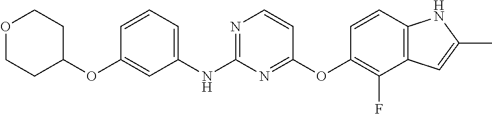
O(C1=CC(NC2=NC=CC(OC3=C(F)C4=C(C=C3)NC(C)=C4)=N2)=CC=C1)C1CCOCC1
